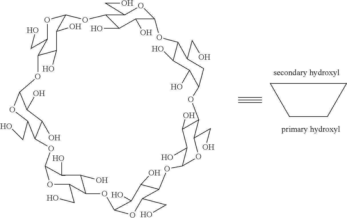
C1CCC1.C12C(O)C(O)C(OC1CO)OC1C(O)C(O)C(OC3C(O)C(O)C(OC3CO)OC3C(O)C(O)C(OC3CO)OC3C(O)C(O)C(CC3CO)OC3C(O)C(O)C(OC4C(CO)OC(O2)C(O)C4O)OC3CO)OC1CO
